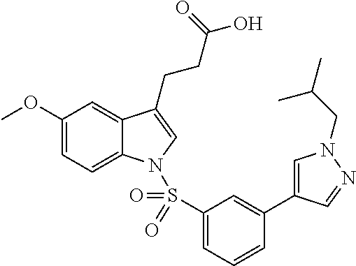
C1(OC)=CC=C2C(=C1)C(CCC(O)=O)=CN2S(C1=CC=CC(C2=CN(CC(C)C)N=C2)=C1)(=O)=O
